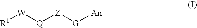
[R1][W][Q][Z][G][An]
